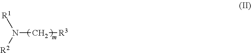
N(C[R3])([R1])[R2]
